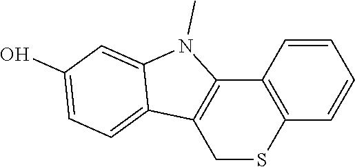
C1=CC2=C(C=C1)SCC1=C2N(C)C2=CC(O)=CC=C12
